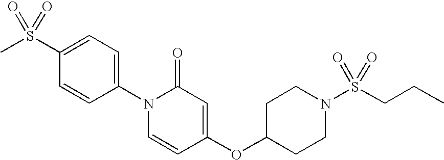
CS(C1=CC=C(N2C=CC(OC3CCN(S(CCC)(=O)=O)CC3)=CC2=O)C=C1)(=O)=O
